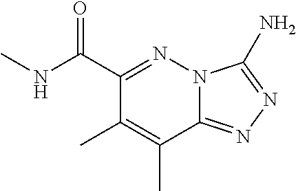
CNC(C1=NN2C(=NN=C2N)C(C)=C1C)=O
